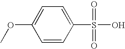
C1=CC(S(O)(=O)=O)=CC=C1OC
